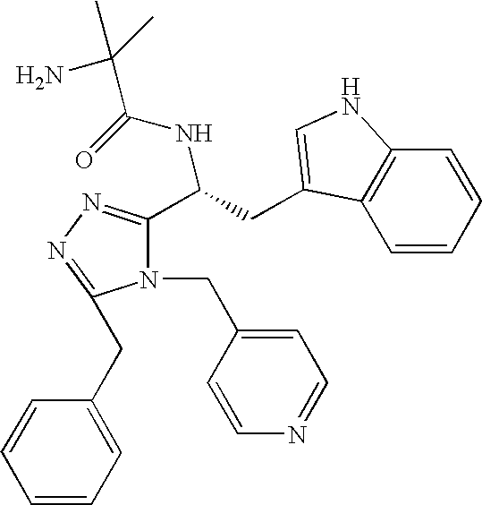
N1(CC2=CC=NC=C2)C(C(CC2=CNC3=C2C=CC=C3)NC(=O)C(C)(N)C)=NN=C1CC1=CC=CC=C1
